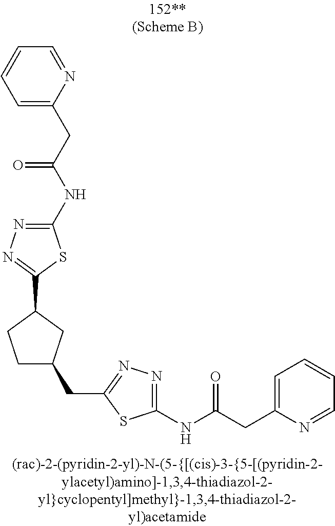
C1=CC=C(CC(NC2=NN=C(C3CCC(CC4=NN=C(NC(CC5=CC=CC=N5)=O)S4)C3)S2)=O)N=C1
